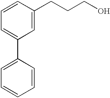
C1=C(C2=CC=CC=C2)C=C(CCCO)C=C1
